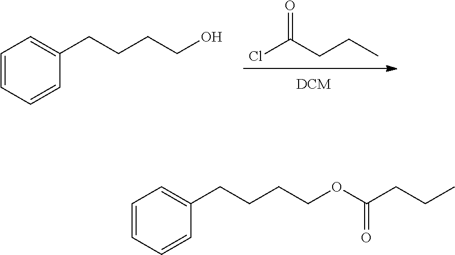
ClC(CCC)=O.C1(CCCCO)=CC=CC=C1.C1(CCCCOC(CCC)=O)=CC=CC=C1
